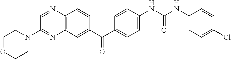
C12=C(C=C(C(C3=CC=C(NC(NC4=CC=C(Cl)C=C4)=O)C=C3)=O)C=C1)N=C(N1CCOCC1)C=N2
